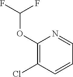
C1(OC(F)F)=C(Cl)C=CC=N1
